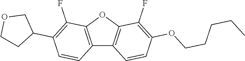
C12=C(OC3=C1C=CC(OCCCCC)=C3F)C(F)=C(C1COCC1)C=C2
